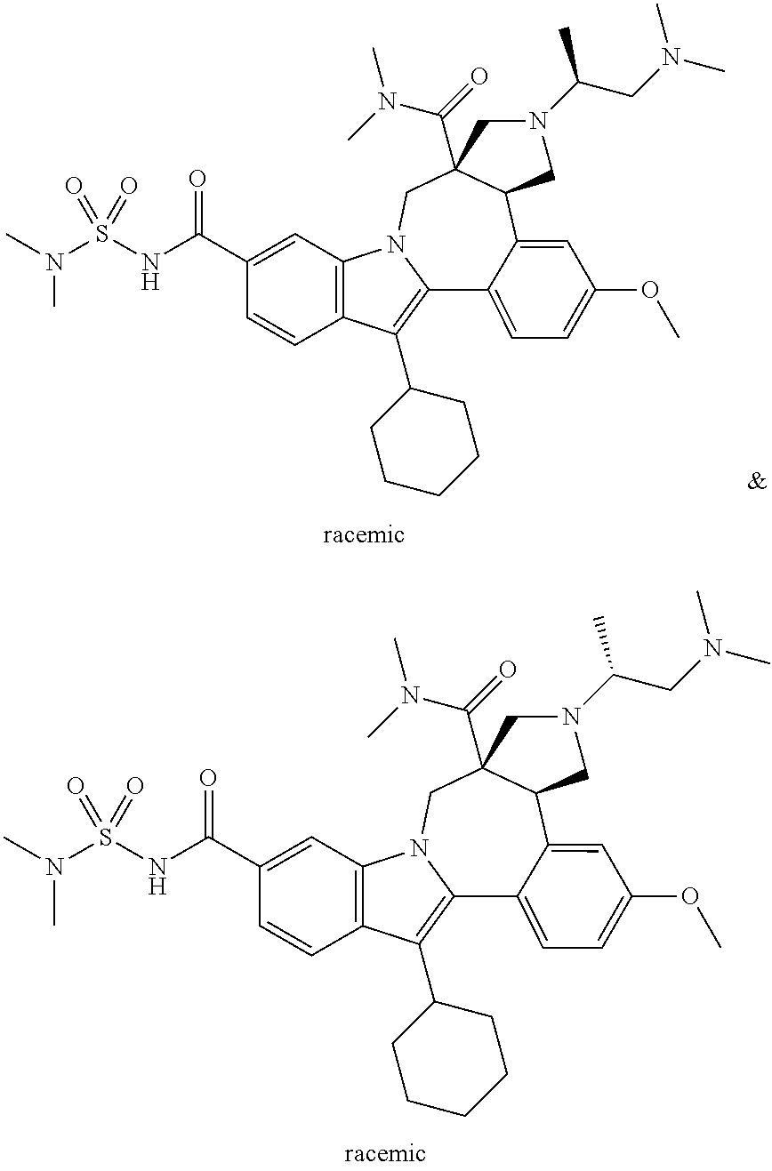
C1(C(NS(N(C)C)(=O)=O)=O)=CC2=C(C=C1)C(C1CCCCC1)=C1N2CC2(C(N(C)C)=O)C(C3=CC(OC)=CC=C13)CN(C(C)CN(C)C)C2.C1(C(NS(N(C)C)(=O)=O)=O)=CC2=C(C=C1)C(C1CCCCC1)=C1N2CC2(C(N(C)C)=O)C(C3=CC(OC)=CC=C13)CN(C(C)CN(C)C)C2
